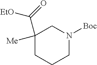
C1(C(=O)[EtO])([Me])CCCN([Boc])C1
